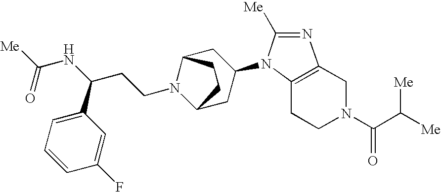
C1CN(C(C([Me])[Me])=O)CC2=C1N(C1CC3N(CCC(NC([Me])=O)C4=CC=CC(F)=C4)C(C1)CC3)C([Me])=N2
